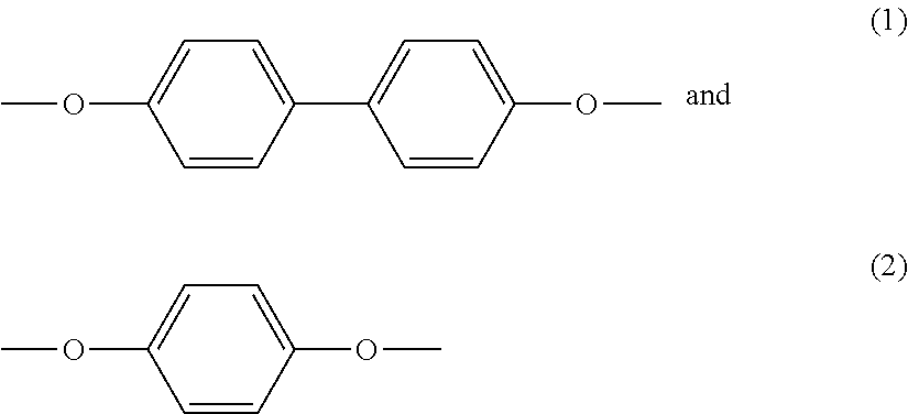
C1=CC(C2=CC=C(OC)C=C2)=CC=C1OC.C1=CC(OC)=CC=C1OC
